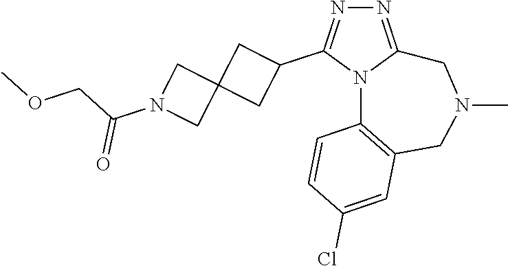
N1=C2N(C(C3CC4(C3)CN(C(=O)COC)C4)=N1)C1=C(CN(C)C2)C=C(Cl)C=C1
